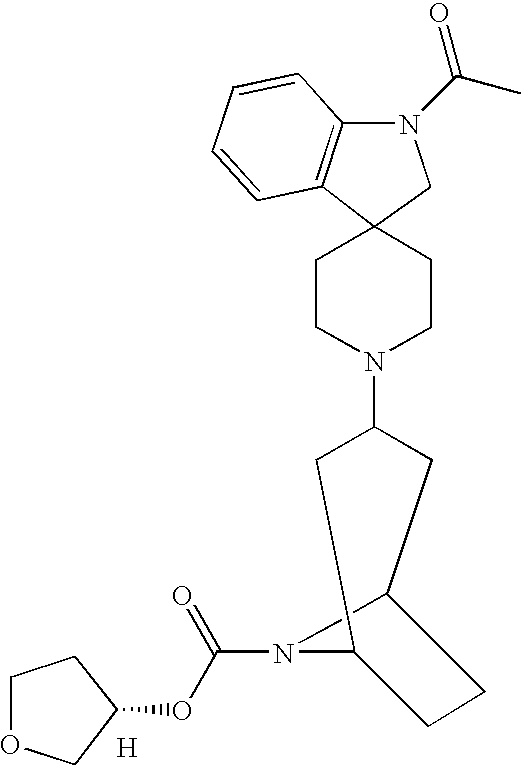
C12(CCN(C3CC4CCC(C3)N4C(=O)OC3COCC3)CC1)C1=C(N(C(=O)C)C2)C=CC=C1.[H]
